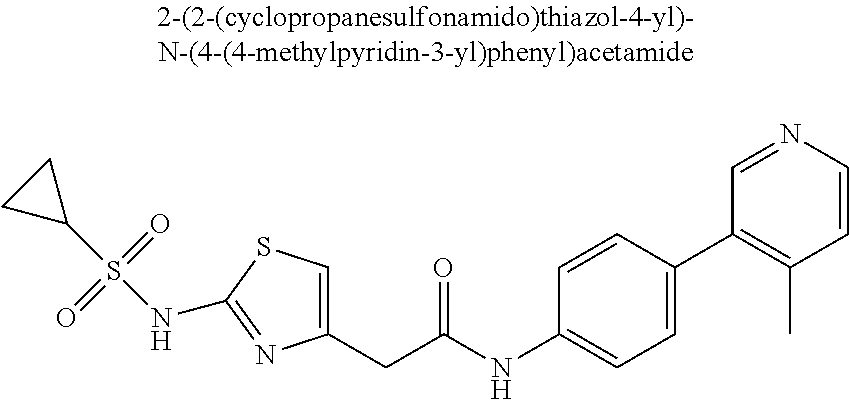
C1(CC(NC2=CC=C(C3=C(C)C=CN=C3)C=C2)=O)=CSC(NS(C2CC2)(=O)=O)=N1
